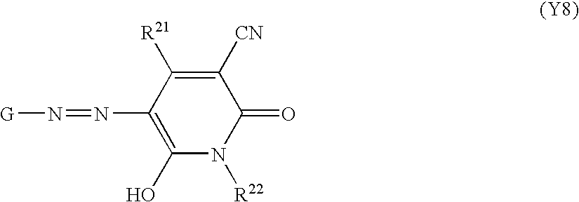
C1(N=N[G])=C(O)N([R22])C(=O)C([CN])=C1[R21]
